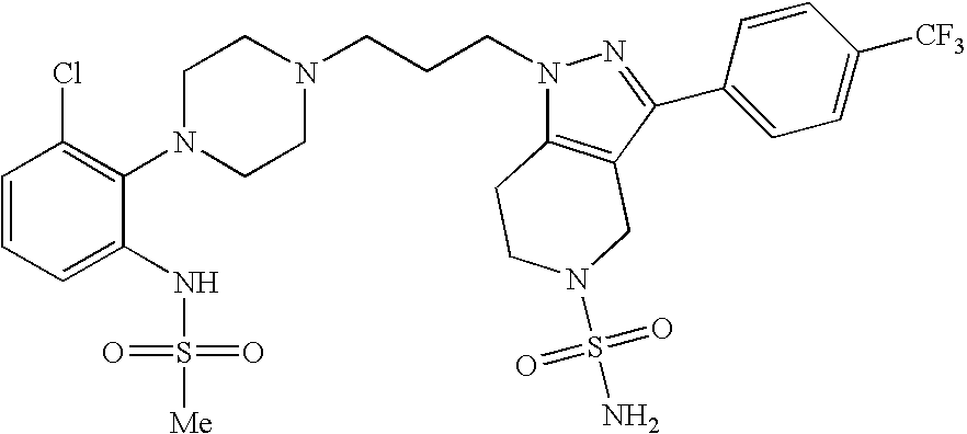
C1=CC=C(NS(=O)(=O)[Me])C(N2CCN(CCCN3C4=C(C(C5=CC=C([CF3])C=C5)=N3)CN(S(=O)(=O)N)CC4)CC2)=C1Cl
